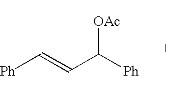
C(C([Ph])[OAc])=C[Ph]
